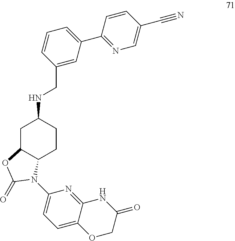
N(C1CC2C(CC1)N(C1=CC=C3C(=N1)NC(=O)CO3)C(=O)O2)CC1=CC(C2=NC=C(C#N)C=C2)=CC=C1
